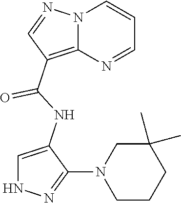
N12C(=C(C(NC3=CNN=C3N3CCCC(C)(C)C3)=O)C=N1)N=CC=C2
